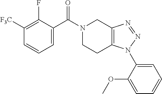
N1(C(C2=CC=CC([F3C])=C2F)=O)CCC2=C(C1)N=NN2C1=CC=CC=C1OC
